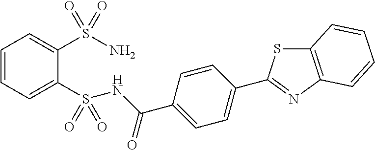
C1=CC=C(S(NC(C2=CC=C(C3=NC4=C(S3)C=CC=C4)C=C2)=O)(=O)=O)C(S(N)(=O)=O)=C1
